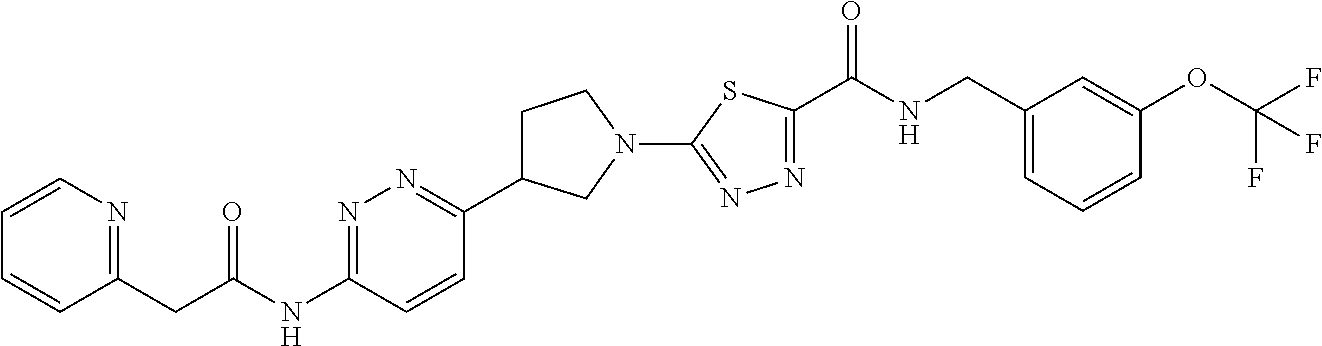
C1=CN=C(CC(NC2=NN=C(C3CCN(C4=NN=C(C(NCC5=CC=CC(OC(F)(F)F)=C5)=O)S4)C3)C=C2)=O)C=C1
